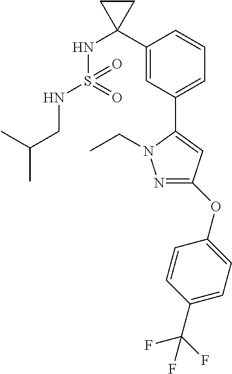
C1(OC2=CC=C(C(F)(F)F)C=C2)=NN(CC)C(C2=CC=CC(C3(NS(NCC(C)C)(=O)=O)CC3)=C2)=C1
